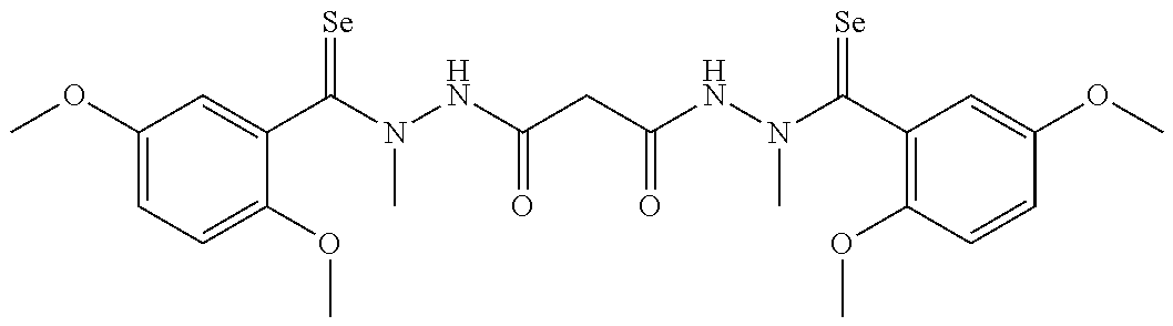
COC1=CC=C(OC)C(C(=[Se])N(C)NC(=O)CC(=O)NN(C)C(=[Se])C2=C(OC)C=CC(OC)=C2)=C1
